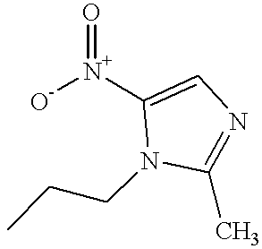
C1(C)=NC=C([N+]([O-])=O)N1CCC
